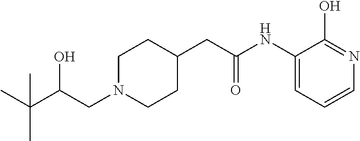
C1N(CC(C(C)(C)C)O)CCC(CC(NC2=CC=CN=C2O)=O)C1
